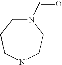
N1(C=O)CCCNCC1
